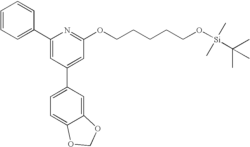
C1=CC=C(C2=CC(C3=CC=C4C(=C3)OCO4)=CC(OCCCCCO[Si](C(C)(C)C)(C)C)=N2)C=C1
